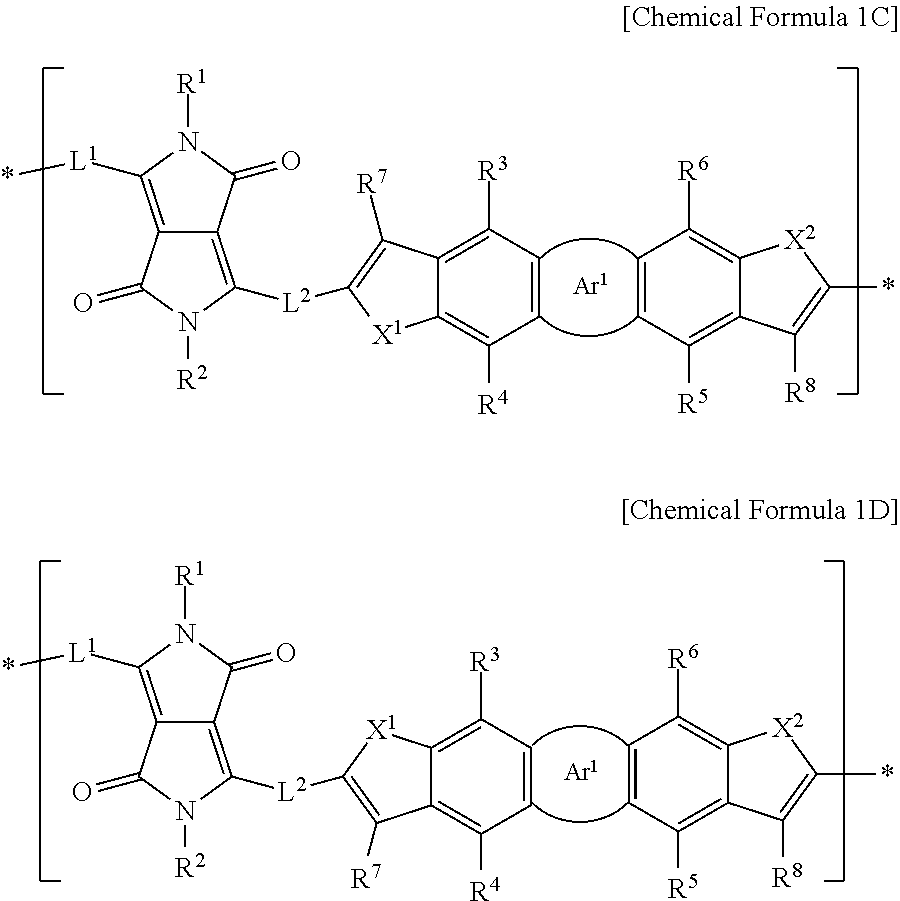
C1=CC([R5])=C2C(=C1[R6])[X2]C(*)=C2[R8].C12=C([L1]*)N([R1])C(=O)C1=C([L2]C1=C([R7])C3=C([R3])C=CC([R4])=C3[X1]1)N([R2])C2=O.C1=CC([R5])=C2C(=C1[R6])[X2]C(*)=C2[R8].C12=C([L1]*)N([R1])C(=O)C1=C([L2]C1=C([R7])C3=C([R4])C=CC([R3])=C3[X1]1)N([R2])C2=O
